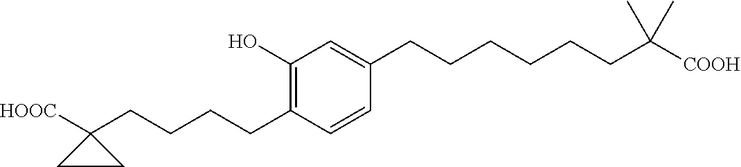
C1=C(CCCCCCC([COOH])(C)C)C=CC(CCCCC2([HOOC])CC2)=C1O
